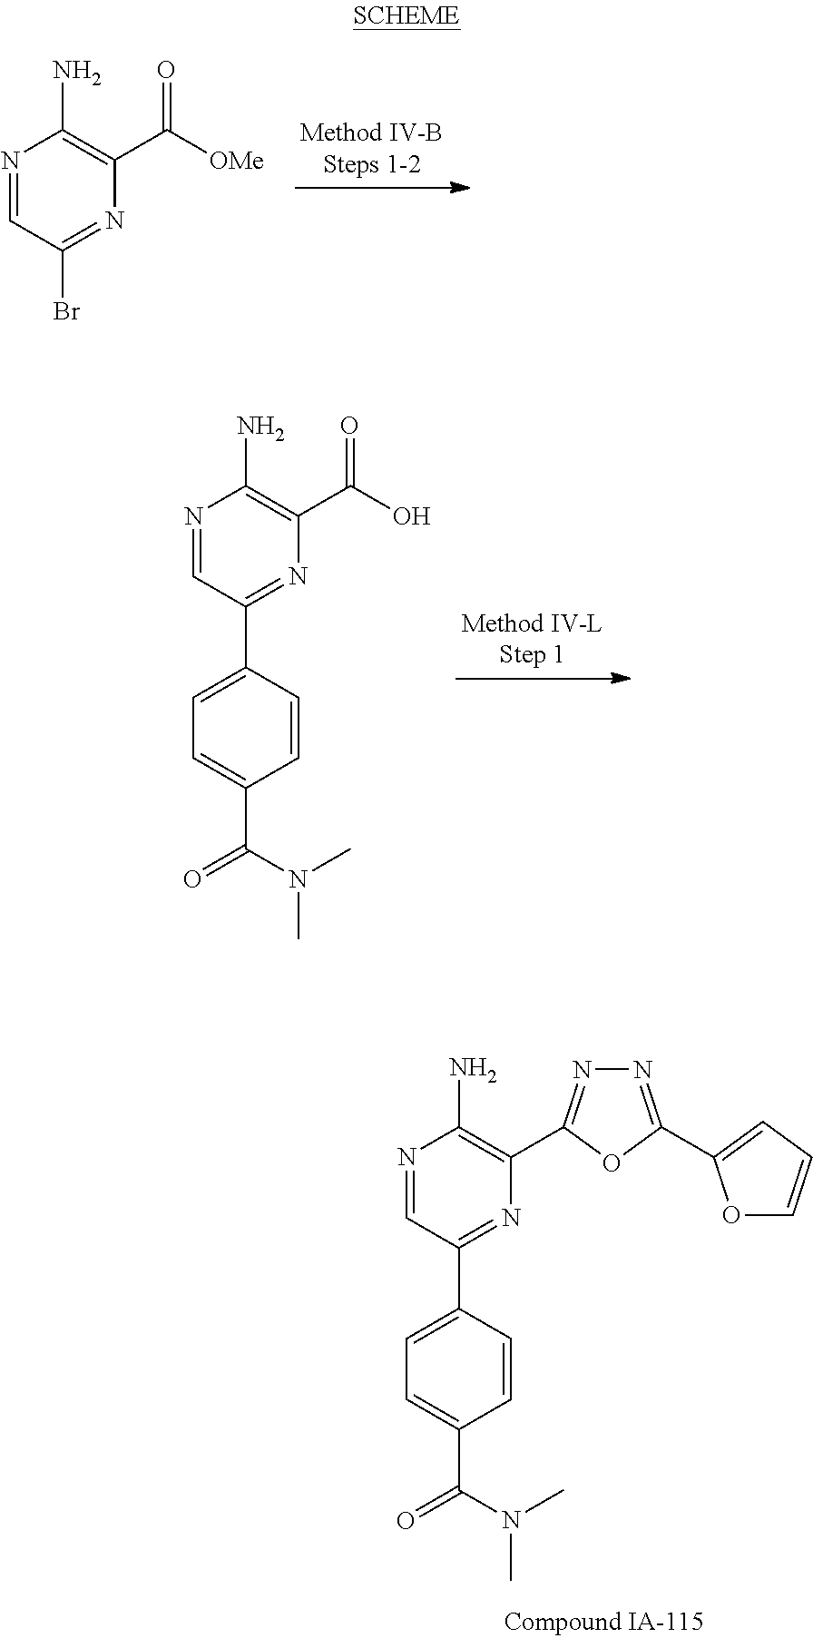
N1=CC(Br)=NC(C([OMe])=O)=C1N.N1=CC(C2=CC=C(C(=O)N(C)C)C=C2)=NC(C(O)=O)=C1N.N1=CC(C2=CC=C(C(=O)N(C)C)C=C2)=NC(C2=NN=C(C3=CC=CO3)O2)=C1N
